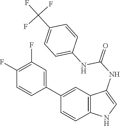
C12=C(C=C(C3=CC(F)=C(F)C=C3)C=C1)C(NC(=O)NC1=CC=C(C(F)(F)F)C=C1)=CN2
